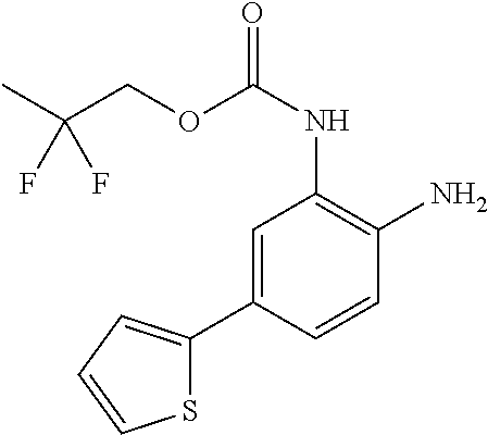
C1=C(C2=CC=CS2)C=CC(N)=C1NC(OCC(C)(F)F)=O
